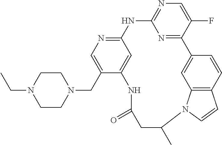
C1CN(CC2=CN=C3C=C2NC(=O)CC(C)N2C4=C(C=CC(=C4)C4=NC(=NC=C4F)N3)C=C2)CCN1CC
